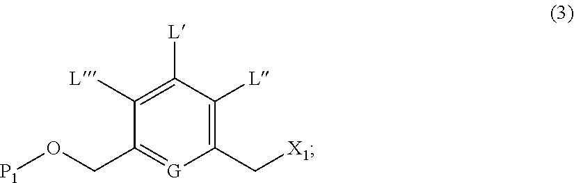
C1(C[X1])=C([L])C([L])=C([L])C(CO[P1])=[G]1
